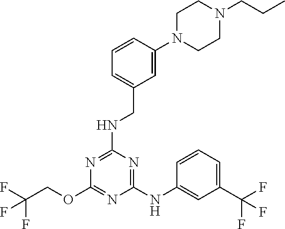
C1(NC2=CC(C(F)(F)F)=CC=C2)=NC(NCC2=CC=CC(N3CCN(CCC)CC3)=C2)=NC(OCC(F)(F)F)=N1
